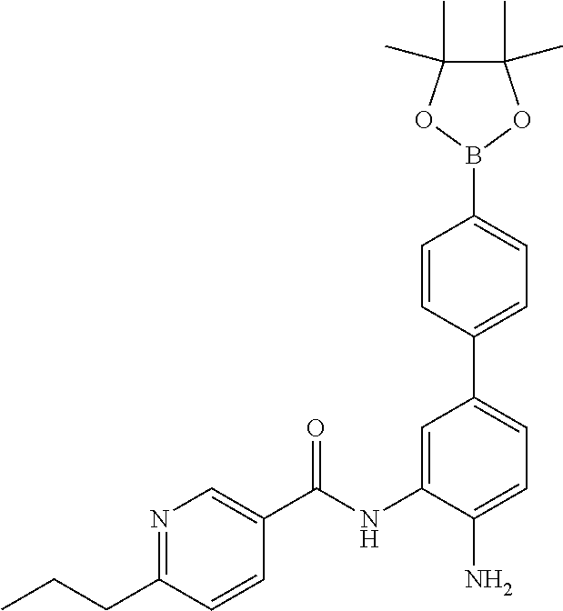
N1=C(CCC)C=CC(C(NC2=CC(C3=CC=C(B4OC(C)(C)C(C)(C)O4)C=C3)=CC=C2N)=O)=C1
